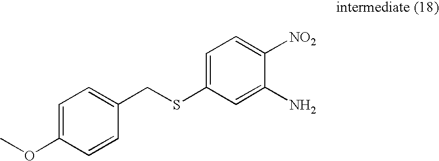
C1=C(OC)C=CC(CSC2=CC=C([NO2])C(N)=C2)=C1
